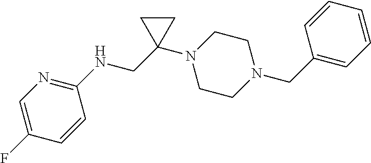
N1=C(NCC2(N3CCN(CC4=CC=CC=C4)CC3)CC2)C=CC(F)=C1
